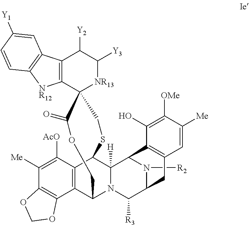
C1([Me])=C([AcO])C2=C(C3=C1OCO3)C1N3C([H])(C2SCC2(C(=O)OC1)[NR13]C([Y3])C([Y2])C1=C2[NR12]C2=C1C=C([Y1])C=C2)C1N([R2])C(C3[R3])CC2=C1C(O)=C([OMe])C([Me])=C2
